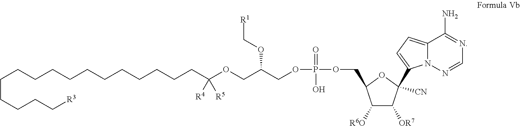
C12=CC=C(C3([CN])C([OR7])C([R6O])C(COP(=O)(O)OCC(COC(CCCCCCCCCCCCCCCC[R3])([R5])[R4])OC[R1])O3)N1N=CN=C2N
